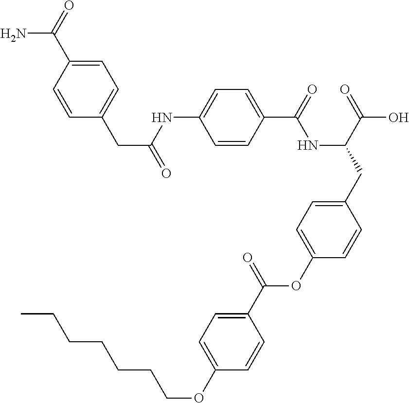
C1=CC(C(=O)NC(CC2=CC=C(OC(C3=CC=C(OCCCCCCC)C=C3)=O)C=C2)C(=O)O)=CC=C1NC(CC1=CC=C(C(=O)N)C=C1)=O
